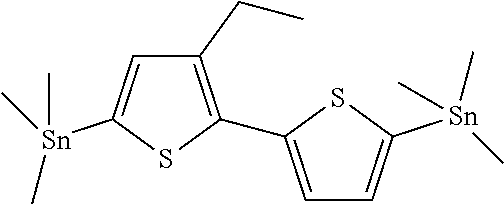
C1(CC)=C(C2=CC=C([Sn](C)(C)C)S2)SC([Sn](C)(C)C)=C1
